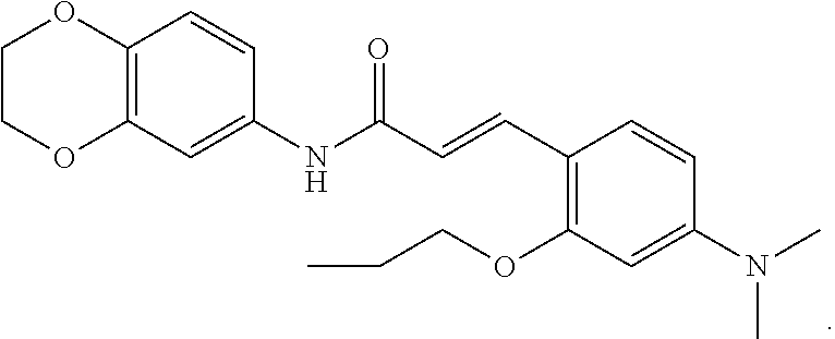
C12=C(C=C(NC(C=CC3=C(OCCC)C=C(N(C)C)C=C3)=O)C=C1)OCCO2
